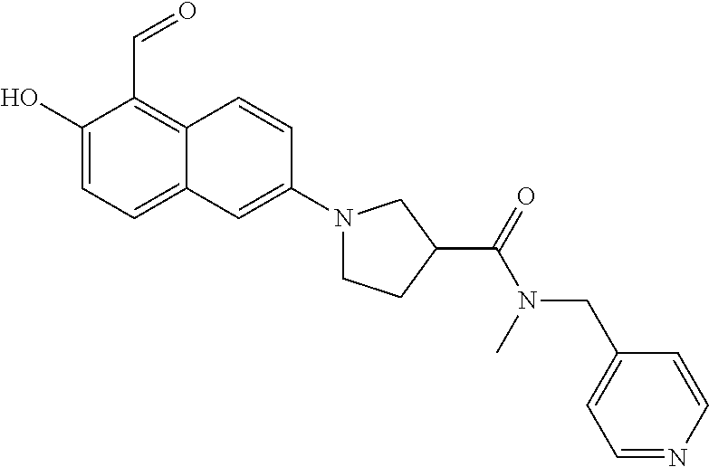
C1(O)=CC=C2C(=C1C=O)C=CC(N1CCC(C(N(CC3=CC=NC=C3)C)=O)C1)=C2
